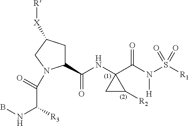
C1C(C(NC2(C(N(S([R1])(=O)=O)[H])=O)CC2[R2])=O)N(C(C([R3])NB)=O)CC1[X][R]
